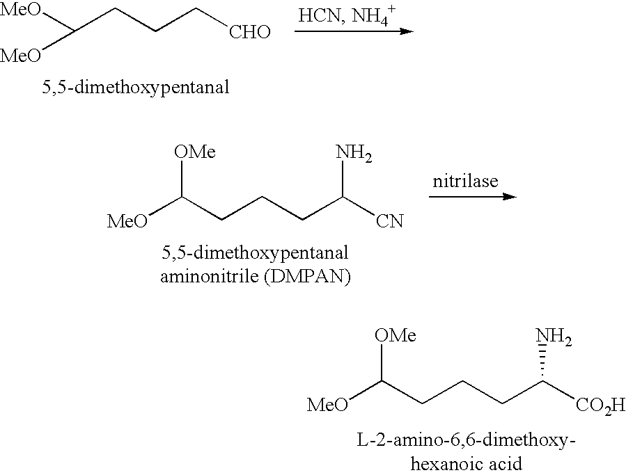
[MeO]C(CCC[CHO])[MeO].[MeO]C(CCCC([CN])N)[OMe].[MeO]C(CCCC([CO2H])N)[OMe]
